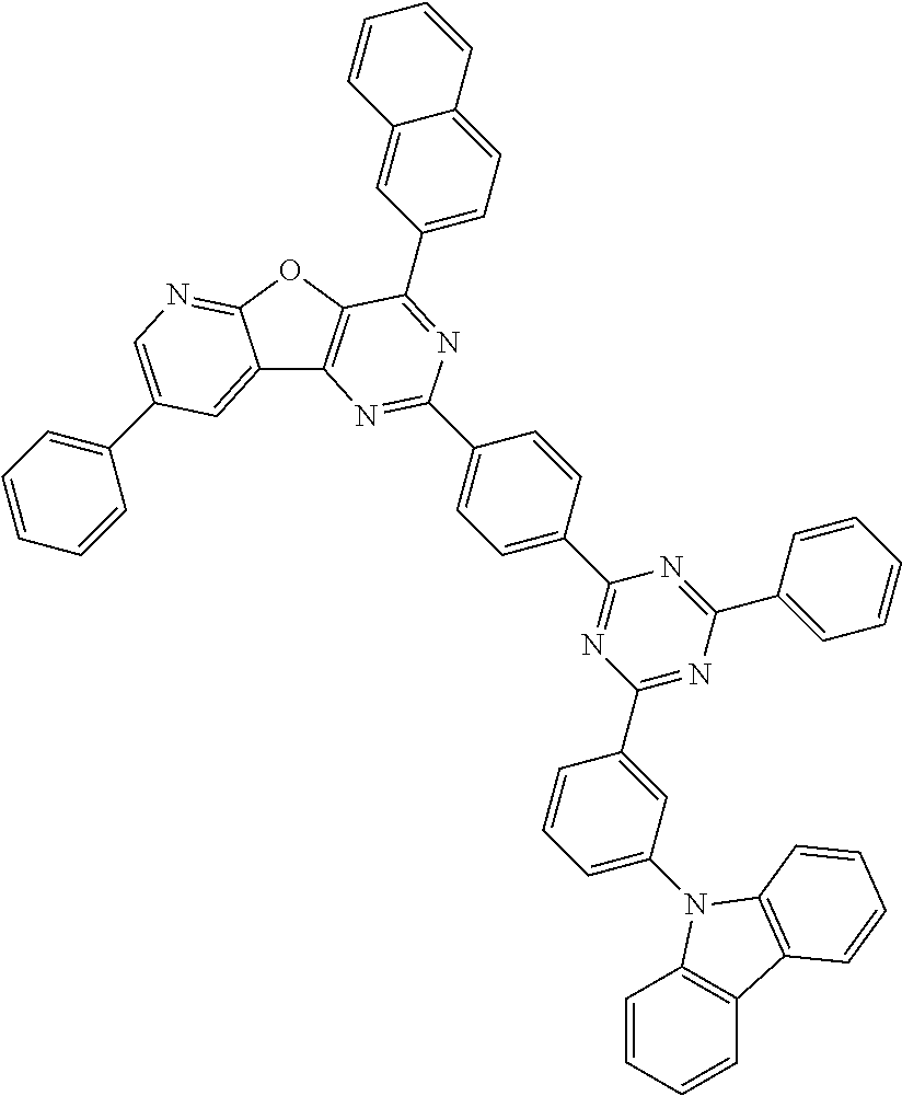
C1=C(C2=NC(C3=CC(N4C5=C(C=CC=C5)C5=C4C=CC=C5)=CC=C3)=NC(C3=CC=CC=C3)=N2)C=CC(C2=NC3=C(OC4=NC=C(C5=CC=CC=C5)C=C34)C(C3=CC=C4C(=C3)C=CC=C4)=N2)=C1
